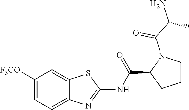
C1([F3CO])=CC=C2C(=C1)SC(NC(C1CCCN1C(=O)C(N)C)=O)=N2
